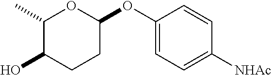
OC1CCC(OC2=CC=C([NHAc])C=C2)OC1C
